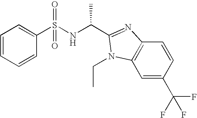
C1(S(NC(C)C2=NC3=C(C=C(C(F)(F)F)C=C3)N2CC)(=O)=O)=CC=CC=C1
